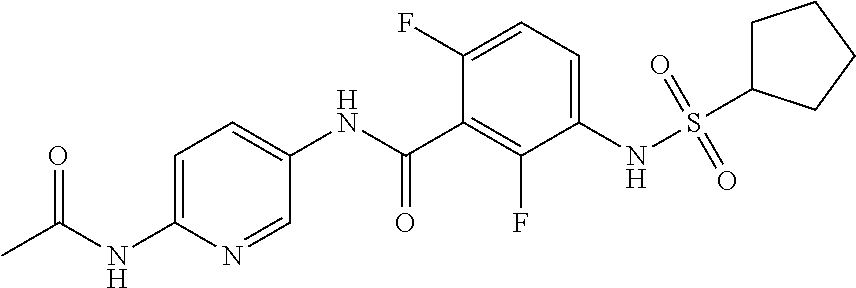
C1=C(NC(C)=O)N=CC(NC(C2=C(F)C(NS(=O)(=O)C3CCCC3)=CC=C2F)=O)=C1
